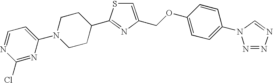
C1=C(COC2=CC=C(N3N=NN=C3)C=C2)N=C(C2CCN(C3=CC=NC(Cl)=N3)CC2)S1
